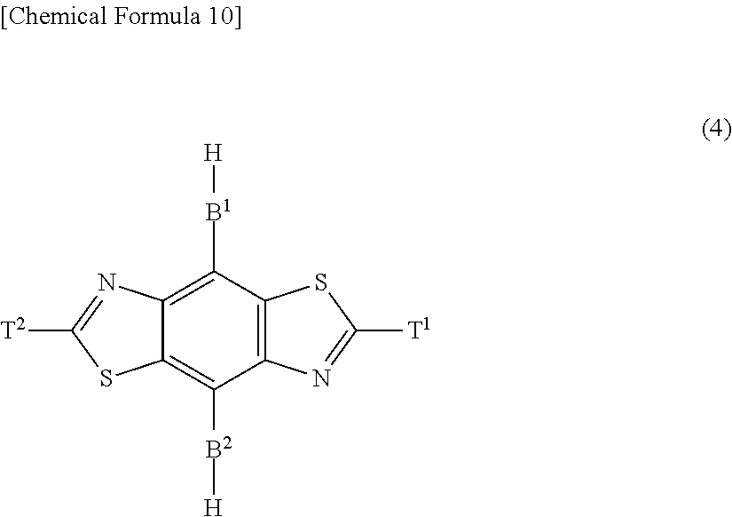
C12=C([B1][H])C3=C(C([B2][H])=C1SC([T2])=N2)N=C([T1])S3
